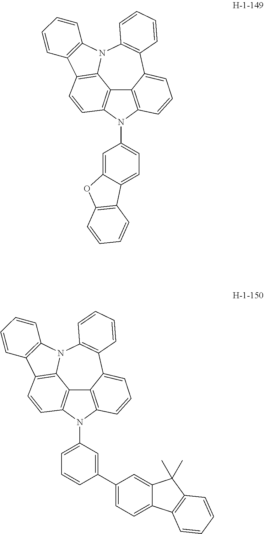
C12=C3N(C4=CC=C5C(=C4)OC4=C5C=CC=C4)C4=C1C(=CC=C4)C1=C(N4C2=C(C=C3)C2=C4C=CC=C2)C=CC=C1.C12=C3N(C4=CC=CC(C5=CC=C6C(=C5)C(C)(C)C5=C6C=CC=C5)=C4)C4=C1C(=CC=C4)C1=C(N4C2=C(C=C3)C2=C4C=CC=C2)C=CC=C1
